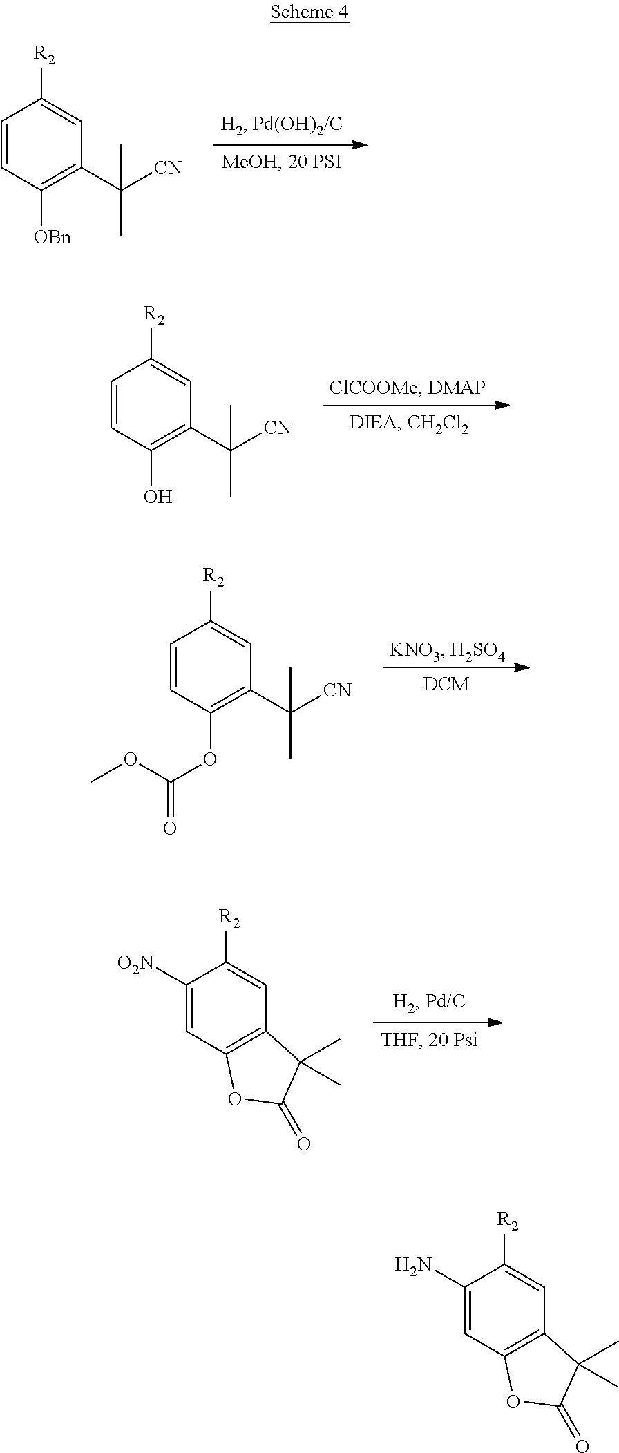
C1=CC([OBn])=C(C([CN])(C)C)C=C1[R2].C1=CC(O)=C(C([CN])(C)C)C=C1[R2].C1=CC(OC(=O)OC)=C(C([CN])(C)C)C=C1[R2].C1([O2N])=CC2=C(C=C1[R2])C(C)(C)C(=O)O2.C1(N)=CC2=C(C=C1[R2])C(C)(C)C(=O)O2
